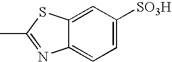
C1=C([SO3H])C=C2C(=C1)N=C(C)S2
